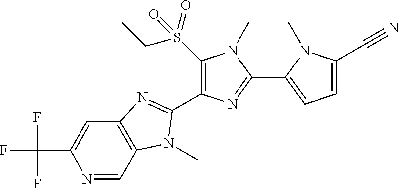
N1=CC2=C(C=C1C(F)(F)F)N=C(C1=C(S(CC)(=O)=O)N(C)C(C3=CC=C(C#N)N3C)=N1)N2C
